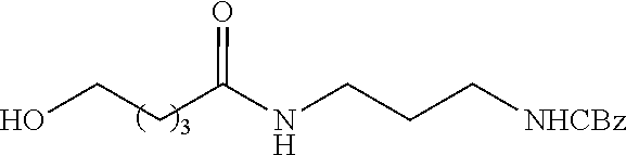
N(CCC[NHCBz])C(CCO)=O
